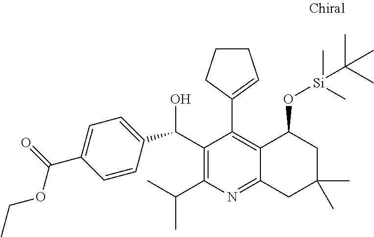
C1(C(O)C2=CC=C(C(=O)OCC)C=C2)=C(C(C)C)N=C2C(=C1C1=CCCC1)C(O[Si](C)(C)C(C)(C)C)CC(C)(C)C2
